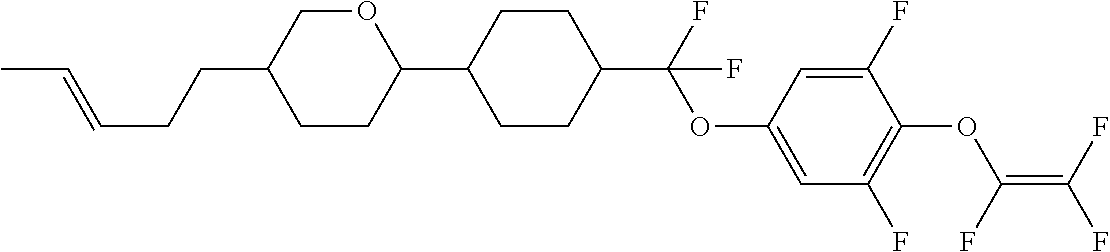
C1(C2CCC(C(F)(OC3=CC(F)=C(OC(=C(F)F)F)C(F)=C3)F)CC2)OCC(CCC=CC)CC1
